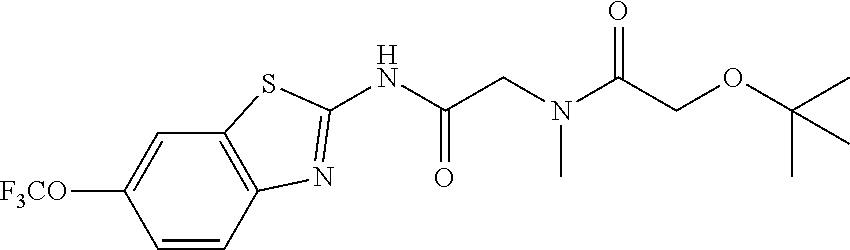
C1=CC2=C(C=C1[F3CO])SC(NC(=O)CN(C)C(COC(C)(C)C)=O)=N2
